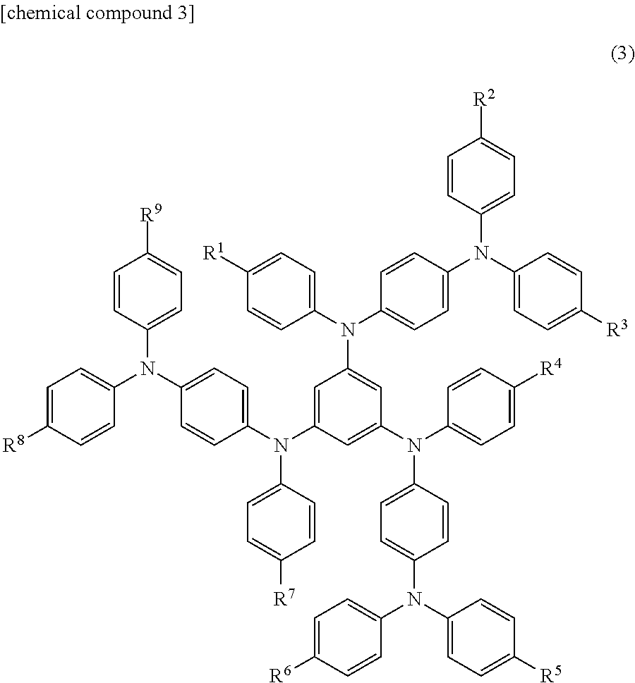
C1=CC(N(C2=CC=C(N(C3=CC(N(C4=CC=C([R1])C=C4)C4=CC=C(N(C5=CC=C([R3])C=C5)C5=CC=C([R2])C=C5)C=C4)=CC(N(C4=CC=C([R4])C=C4)C4=CC=C(N(C5=CC=C([R5])C=C5)C5=CC=C([R6])C=C5)C=C4)=C3)C3=CC=C([R7])C=C3)C=C2)C2=CC=C([R8])C=C2)=CC=C1[R9]
